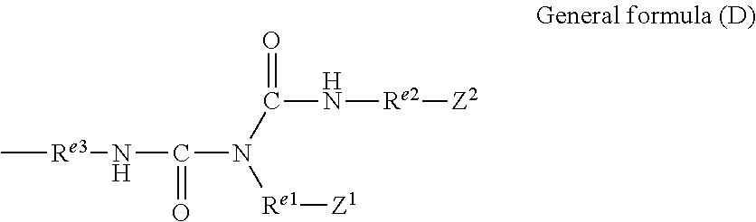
C[Re3]NC(N(C(N[Re2][Z2])=O)[Re1][Z1])=O
